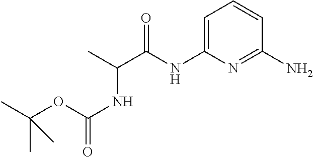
C1=C(NC(C(C)NC(OC(C)(C)C)=O)=O)N=C(N)C=C1
